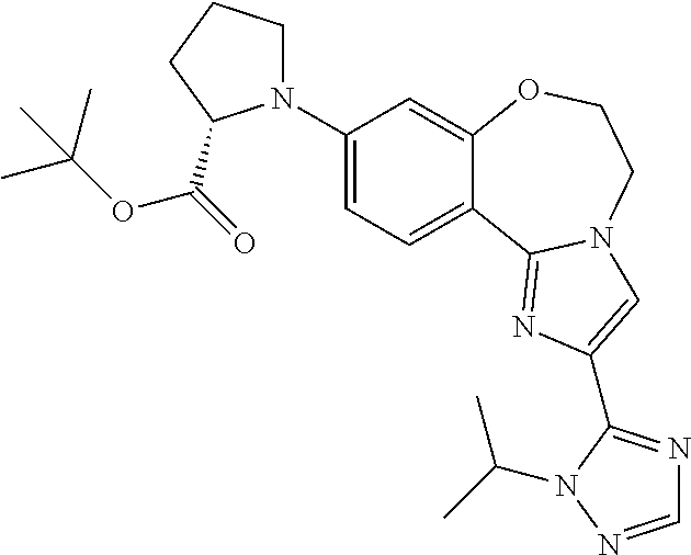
C1(N2CCCC2C(OC(C)(C)C)=O)=CC=C2C(=C1)OCCN1C2=NC(C2=NC=NN2C(C)C)=C1
